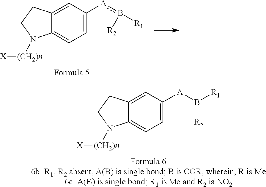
C12=CC([A]b([R1])[R2])=CC=C1N([(CH2)n][X])CC2.C12=CC([A]B([R1])[R2])=CC=C1N([(CH2)n][X])CC2
